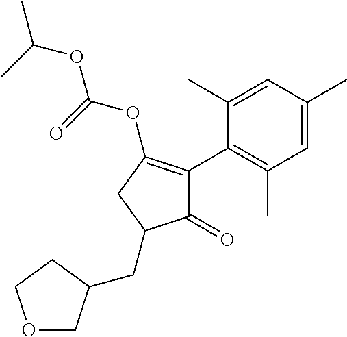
C1(=O)C(C2=C(C)C=C(C)C=C2C)=C(OC(=O)OC(C)C)CC1CC1COCC1
